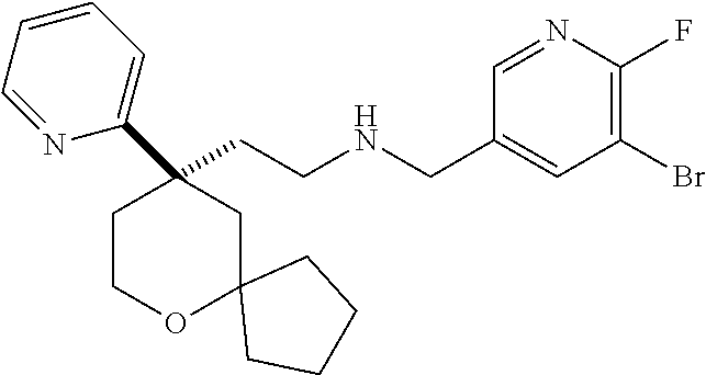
C(CNCC1=CC(Br)=C(F)N=C1)C1(C2=CC=CC=N2)CCOC2(C1)CCCC2
